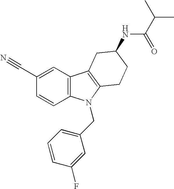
C1(C#N)=CC2=C(C=C1)N(CC1=CC=CC(F)=C1)C1=C2CC(NC(=O)C(C)C)CC1
